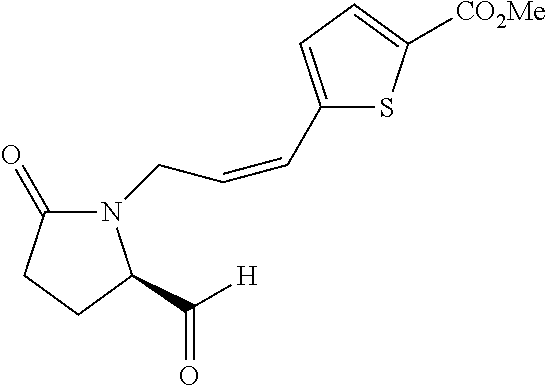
N1(CC=CC2=CC=C([CO2Me])S2)C(=O)CCC1C(=O)[H]
